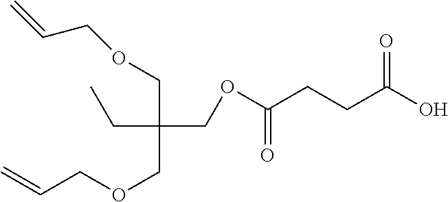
C=CCOCC(CC)(COCC=C)COC(CCC(O)=O)=O
